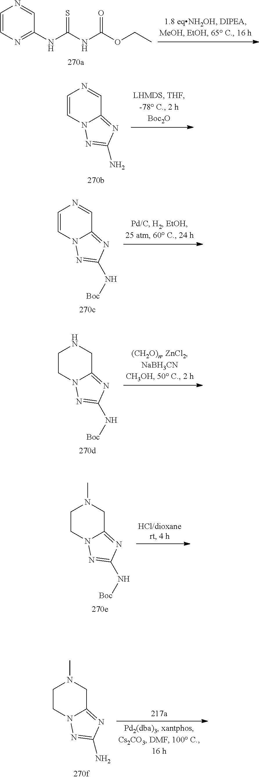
C1=CN=C(NC(NC(OCC)=O)=S)C=N1.C1=CN2C(=NC(N)=N2)C=N1.C1=CN2C(=NC(N[Boc])=N2)C=N1.C1CN2C(=NC(N[Boc])=N2)CN1.C1CN2C(=NC(N[Boc])=N2)CN1C.C1CN2C(=NC(N)=N2)CN1C
